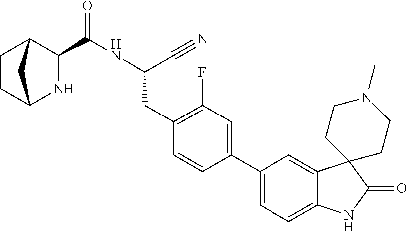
C1CC2NC(C(NC(C#N)CC3=C(F)C=C(C4=CC=C5C(=C4)C4(C(=O)N5)CCN(C)CC4)C=C3)=O)C1C2
